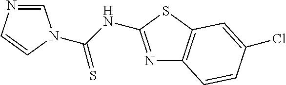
C1=NC=CN1C(NC1=NC2=C(S1)C=C(Cl)C=C2)=S
